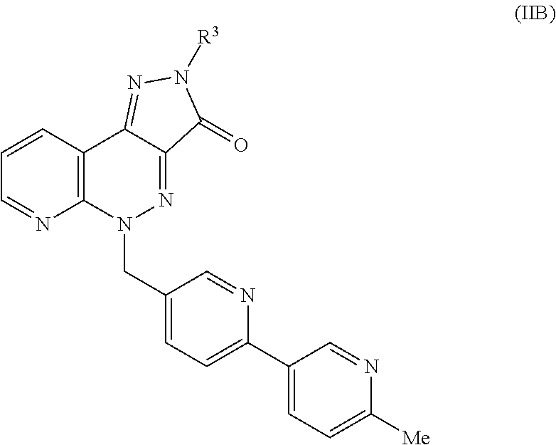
C12=C(C=CC=N1)C1=NN([R3])C(=O)C1=NN2CC1=CC=C(C2=CC=C([Me])N=C2)N=C1
